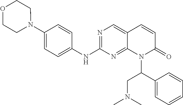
N1(C2=CC=C(NC3=NC=C4C(=N3)N(C(C3=CC=CC=C3)CN(C)C)C(=O)C=C4)C=C2)CCOCC1
